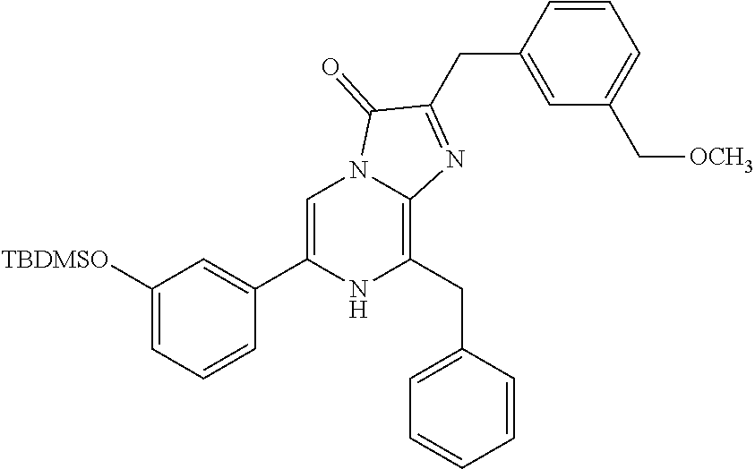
C1([TBDMSO])=CC=CC(C2=CN3C(=C(CC4=CC=CC=C4)N2)N=C(CC2=CC(C[OCH3])=CC=C2)C3=O)=C1
